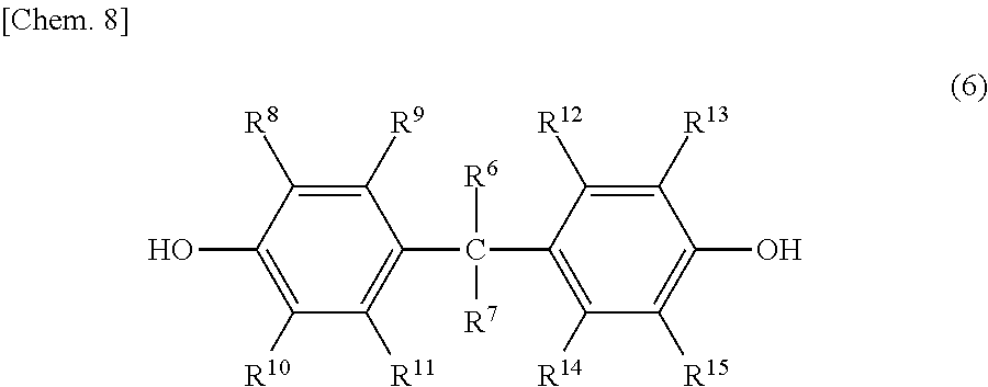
C1([R9])=C([R8])C(O)=C([R10])C([R11])=C1C(C1=C([R14])C([R15])=C(O)C([R13])=C1[R12])([R6])[R7]
